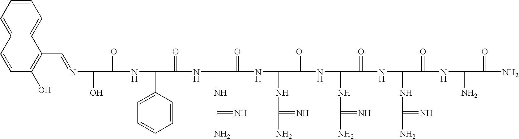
N(C(O)C(=O)NC(C1=CC=CC=C1)C(=O)NC(NC(N)=N)C(=O)NC(NC(N)=N)C(=O)NC(NC(N)=N)C(=O)NC(NC(N)=N)C(=O)NC(N)C(=O)N)=CC1=C(O)C=CC2=CC=CC=C12
